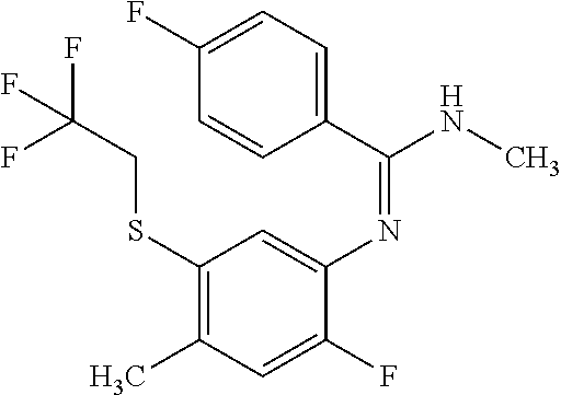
N(C1=CC(SCC(F)(F)F)=C(C)C=C1F)=C(NC)C1=CC=C(F)C=C1
